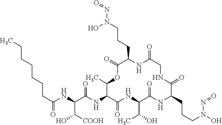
C(NC(C(NC1C(=O)NC(C(C)O)C(=O)NC(CCCN(N=O)O)C(=O)NCC(=O)NC(CCCN(N=O)O)C(=O)OC1C)=O)C([COOH])O)(CCCCCCC)=O
